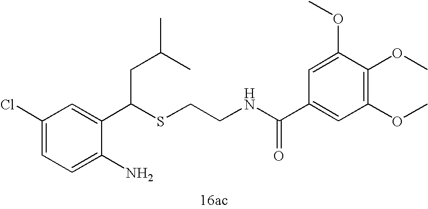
C1=C(N)C(C(SCCNC(C2=CC(OC)=C(OC)C(OC)=C2)=O)CC(C)C)=CC(Cl)=C1
